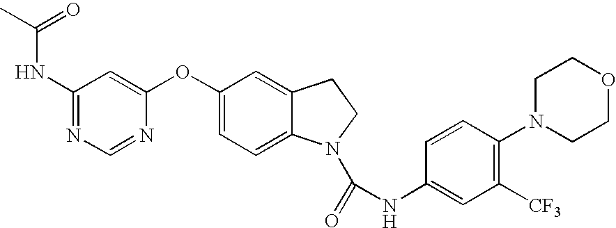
C1(NC(C)=O)=NC=NC(OC2=CC=C3C(=C2)CCN3C(=O)NC2=CC([CF3])=C(N3CCOCC3)C=C2)=C1
